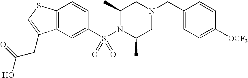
C1(CN2CC(C)N(S(C3=CC4=C(C=C3)SC=C4CC(O)=O)(=O)=O)C(C)C2)=CC=C([OCF3])C=C1
